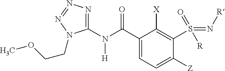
C1(C(N(C2=NN=NN2CCOC)[H])=O)=CC=C([Z])C(S(=N[R])(=O)[R])=C1[X]
